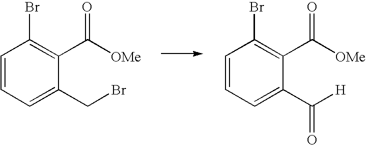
C1=CC=C(CBr)C(C([OMe])=O)=C1Br.C1=CC=C(C([H])=O)C(C([OMe])=O)=C1Br
